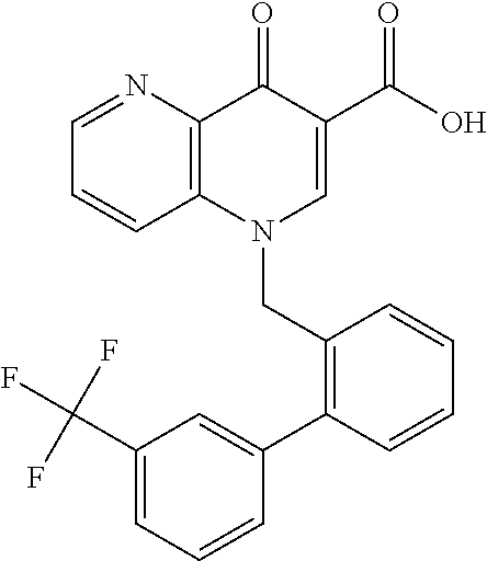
C1(C(F)(F)F)=CC=CC(C2=C(CN3C=C(C(O)=O)C(=O)C4=C3C=CC=N4)C=CC=C2)=C1
